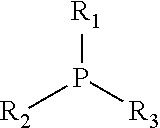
[R2]P([R3])[R1]
